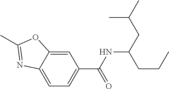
C1=C2C(=CC=C1C(NC(CC(C)C)CCC)=O)N=C(C)O2
